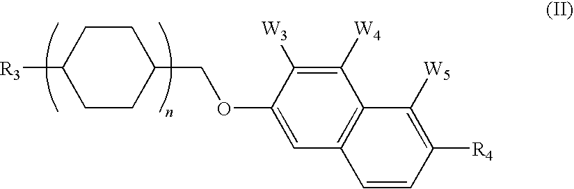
C1CC(COC2=CC3=C(C([W4])=C2[W3])C([W5])=C([R4])C=C3)CCC1[R3]
